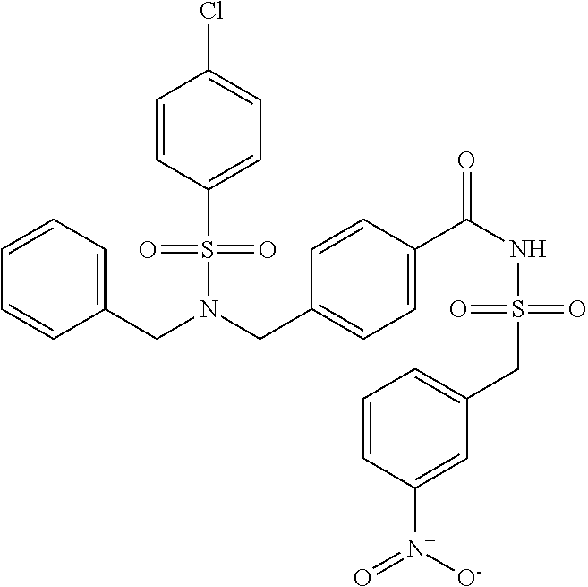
C(N(S(=O)(=O)C1=CC=C(Cl)C=C1)CC1=CC=C(C(NS(=O)(=O)CC2=CC=CC([N+]([O-])=O)=C2)=O)C=C1)C1=CC=CC=C1
